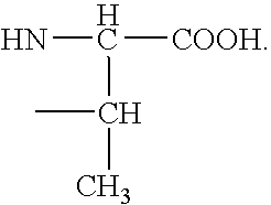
NC([COOH])C(C)C
